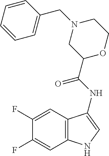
C1(F)=CC2=C(C=C1F)NC=C2NC(=O)C1OCCN(CC2=CC=CC=C2)C1
